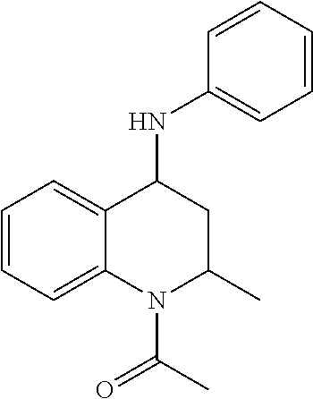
C1=CC=CC(NC2C3=CC=CC=C3N(C(C)=O)C(C)C2)=C1
